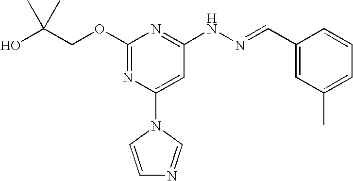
C1(OCC(O)(C)C)=NC(N2C=CN=C2)=CC(NN=CC2=CC(C)=CC=C2)=N1
